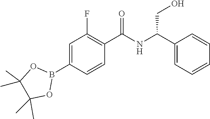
C1=C(B2OC(C)(C)C(C)(C)O2)C=CC(C(NC(C2=CC=CC=C2)CO)=O)=C1F
